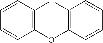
C1(C)=C(OC2=C(C)C=CC=C2)C=CC=C1
